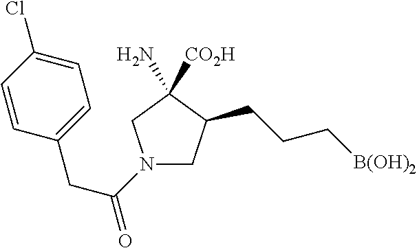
N1(C(CC2=CC=C(Cl)C=C2)=O)CC(CCC[B(OH)2])C(N)([CO2H])C1
